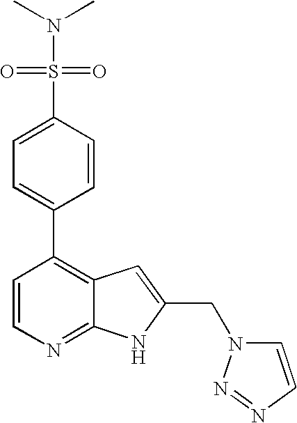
S(C1=CC=C(C2=C3C(=NC=C2)NC(CN2C=CN=N2)=C3)C=C1)(=O)(=O)N(C)C
